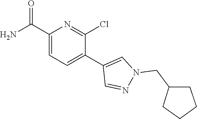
C1(C(N)=O)=CC=C(C2=CN(CC3CCCC3)N=C2)C(Cl)=N1
